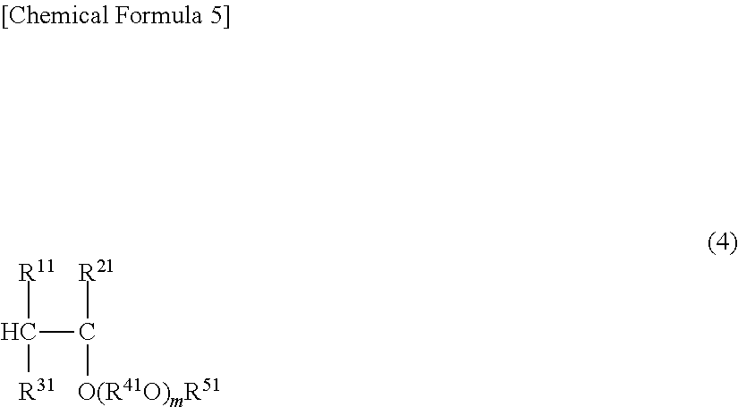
C(C([R21])[O(R41O)mR51])([R11])[R31]
